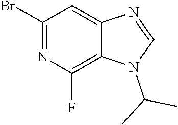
N1=C(Br)C=C2C(=C1F)N(C(C)C)C=N2
